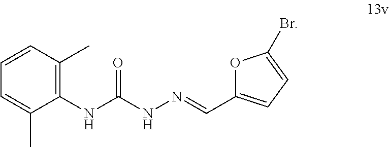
C1(NC(NN=CC2=CC=C(Br)O2)=O)=C(C)C=CC=C1C
